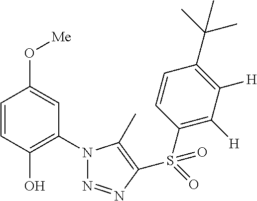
C1=CC(O)=C(N2N=NC(S(=O)(C3=C([H])C([H])=C(C(C)(C)C)C=C3)=O)=C2C)C=C1O[Me]
